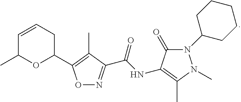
O1N=C(C(NC2=C(C)N(C)N(C3CCCCC3)C2=O)=O)C(C)=C1C1CC=CC(C)O1
